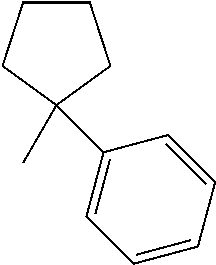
C1CCC(C)(C2=CC=CC=C2)C1
